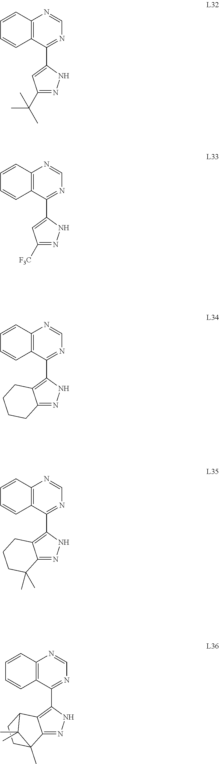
C12=NNC(C3=NC=NC4=C3C=CC=C4)=C1C1CCC2(C)C1(C)C.C1(C(C)(C)C)=NNC(C2=NC=NC3=C2C=CC=C3)=C1.C1([F3C])=NNC(C2=NC=NC3=C2C=CC=C3)=C1.C12=NNC(C3=NC=NC4=C3C=CC=C4)=C1CCCC2.C12=NNC(C3=NC=NC4=C3C=CC=C4)=C1CCCC2(C)C
